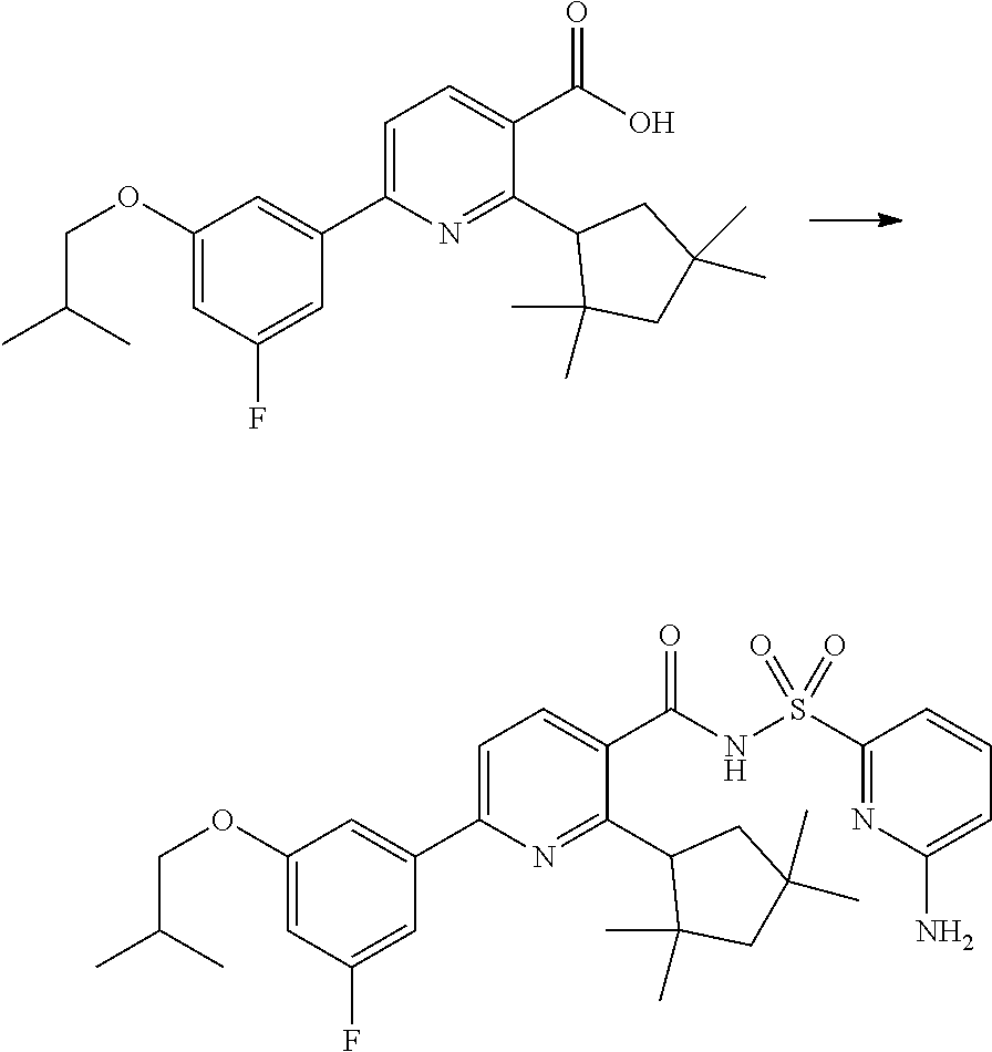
C1(OCC(C)C)=CC(F)=CC(C2=CC=C(C(O)=O)C(C3C(C)(C)CC(C)(C)C3)=N2)=C1.C1(OCC(C)C)=CC(F)=CC(C2=CC=C(C(NS(C3=NC(N)=CC=C3)(=O)=O)=O)C(C3C(C)(C)CC(C)(C)C3)=N2)=C1
